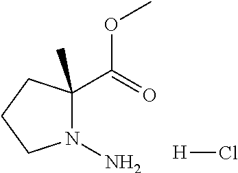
C1(C(=O)OC)(C)N(N)CCC1.[H]Cl
